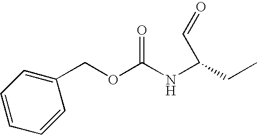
C1(COC(NC(CC)C=O)=O)=CC=CC=C1
